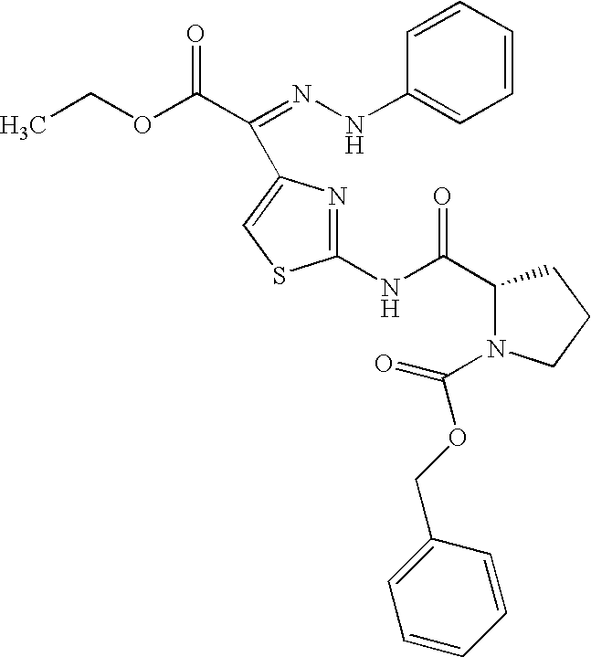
C1(NC(C2N(C(OCC3=CC=CC=C3)=O)CCC2)=O)=NC(C(=NNC2=CC=CC=C2)C(OCC)=O)=CS1
